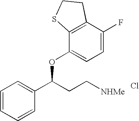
C1=CC=CC(C(CC[NHMe])OC2=CC=C(F)C3=C2SCC3)=C1.Cl
